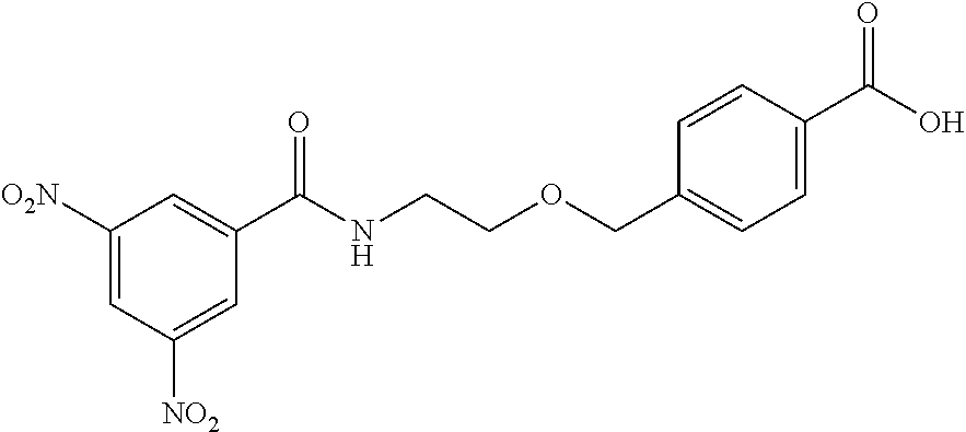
C1(C(NCCOCC2=CC=C(C(O)=O)C=C2)=O)=CC([O2N])=CC([NO2])=C1
